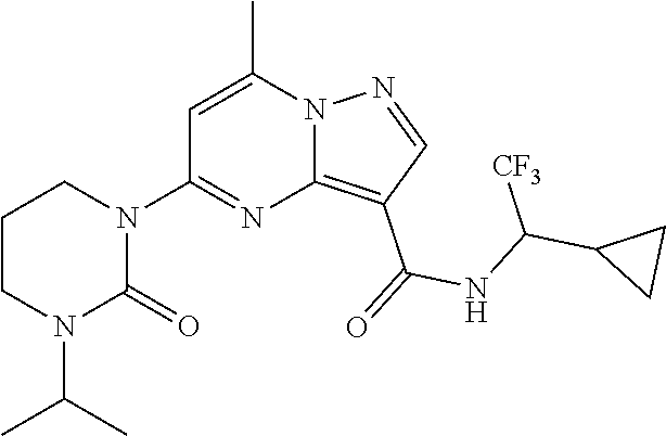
C12=C(C(=O)NC(C3CC3)[CF3])C=NN1C(C)=CC(N1CCCN(C(C)C)C1=O)=N2
